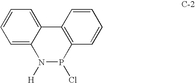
C1=C2C(=CC=C1)C1=C(P(Cl)N2[H])C=CC=C1
